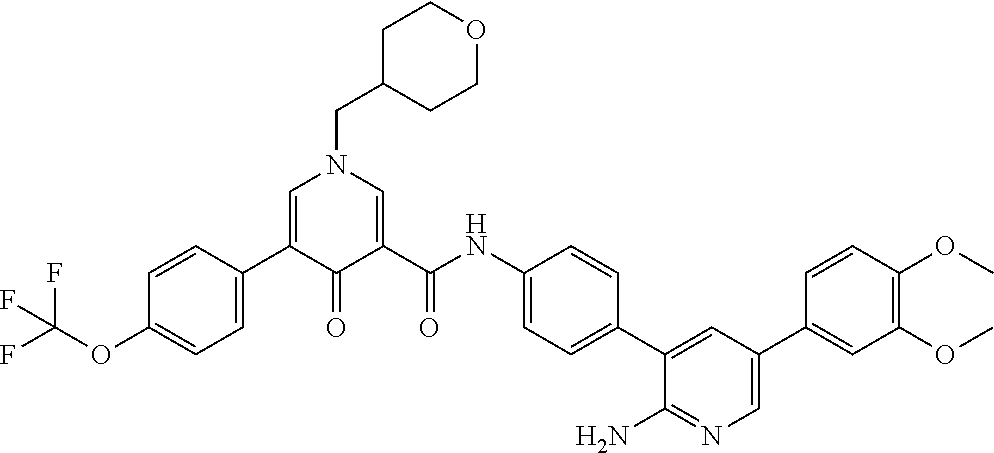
C1=C(C2=CC=C(OC(F)(F)F)C=C2)C(=O)C(C(NC2=CC=C(C3=CC(C4=CC(OC)=C(OC)C=C4)=CN=C3N)C=C2)=O)=CN1CC1CCOCC1
